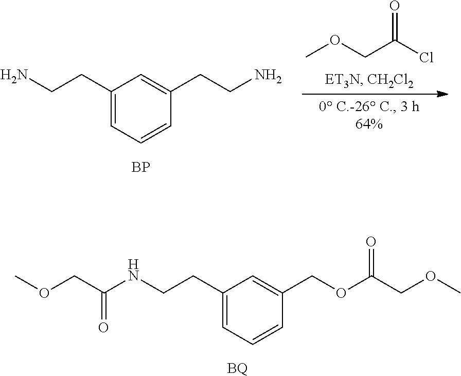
C1(CCNC(COC)=O)=CC=CC(COC(COC)=O)=C1.[BQ].COCC(Cl)=O.C1(CCN)=CC=CC(CCN)=C1.[BP]
